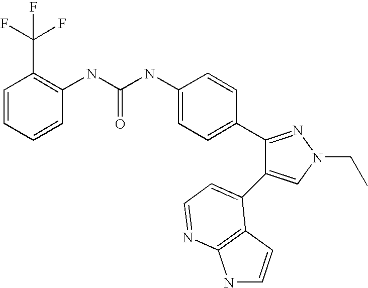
C(NC1=CC=C(C2=NN(CC)C=C2C2=CC=NC3=C2C=CN3)C=C1)(=O)NC1=C(C(F)(F)F)C=CC=C1
